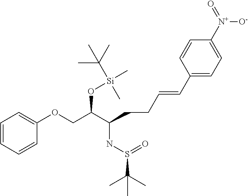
C1=CC=CC(OCC(C(CCC=CC2=CC=C([N+](=O)[O-])C=C2)NS(=O)C(C)(C)C)O[Si](C)(C(C)(C)C)C)=C1
